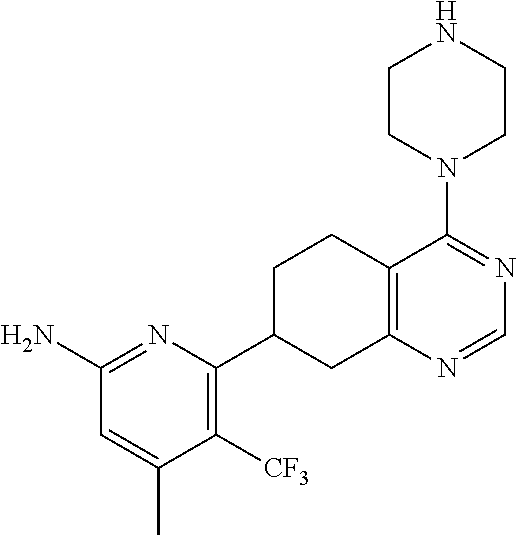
C1(N)=NC(C2CC3=C(CC2)C(N2CCNCC2)=NC=N3)=C([CF3])C(C)=C1
